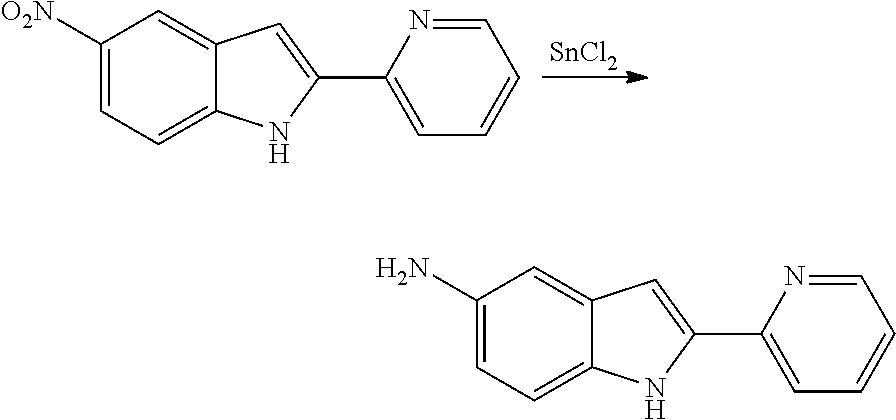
[SnCl2].C1([O2N])=CC=C2C(=C1)C=C(C1=CC=CC=N1)N2.C1(N)=CC=C2C(=C1)C=C(C1=CC=CC=N1)N2
